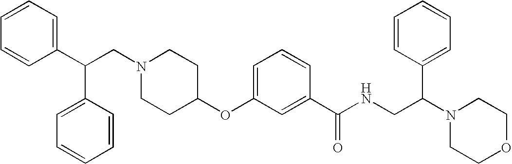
N1(CC(C2=CC=CC=C2)C2=CC=CC=C2)CCC(OC2=CC=CC(C(NCC(N3CCOCC3)C3=CC=CC=C3)=O)=C2)CC1
